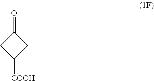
C1([COOH])CC(=O)C1
